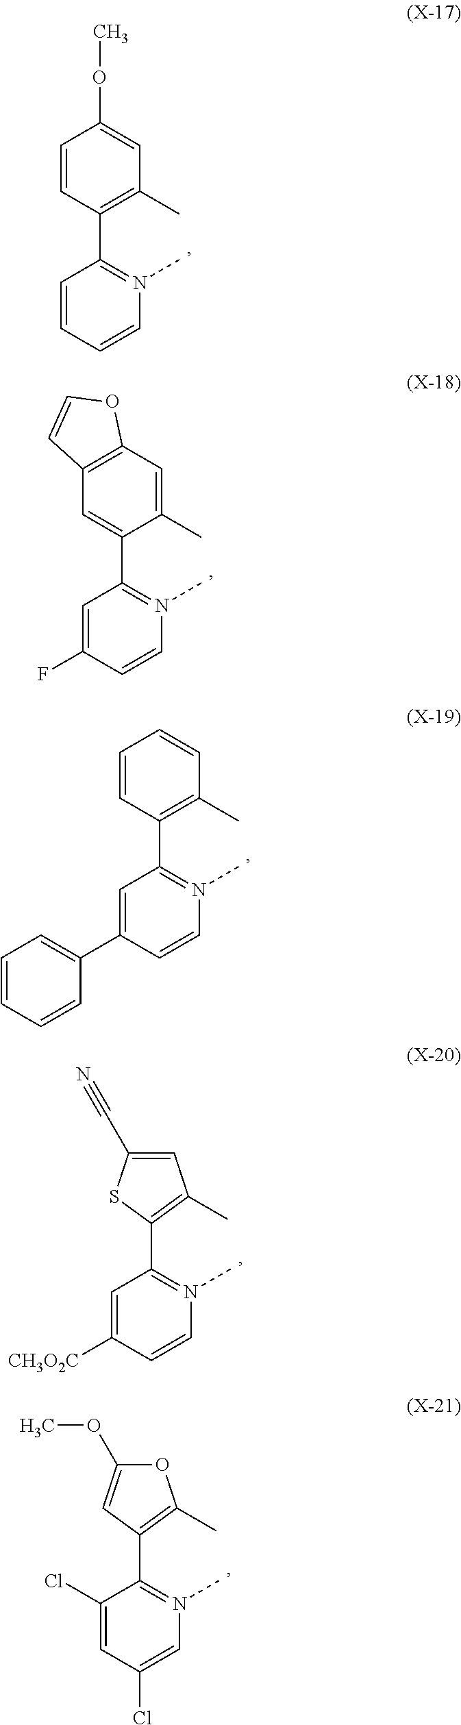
C1=CC=CN(C)=C1C1=C(C)C=C(OC)C=C1.C1=C(F)C=CN(C)=C1C1=CC2=C(C=C1C)OC=C2.C1=C(C2=CC=CC=C2)C=CN(C)=C1C1=C(C)C=CC=C1.C1=C([CH3O2C])C=CN(C)=C1C1=C(C)C=C(C#N)S1.C1(Cl)=CC(Cl)=CN(C)=C1C1=C(C)OC(OC)=C1
